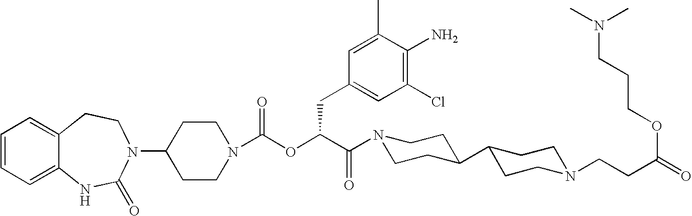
C1(N2C(=O)NC3=CC=CC=C3CC2)CCN(C(OC(C(=O)N2CCC(C3CCN(CCC(=O)OCCCN(C)C)CC3)CC2)CC2=CC(Cl)=C(N)C(C)=C2)=O)CC1
